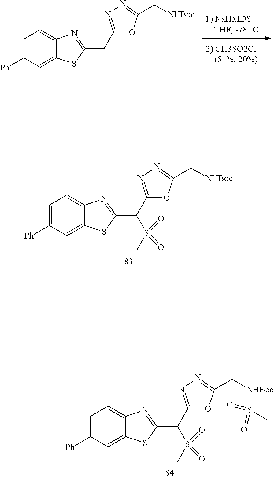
C1=C([Ph])C=C2C(=C1)N=C(CC1=NN=C(C[NHBoc])O1)S2.C1=C([Ph])C=C2C(=C1)N=C(C(C1=NN=C(C[NHBoc])O1)S(=O)(=O)C)S2.C1=C([Ph])C=C2C(=C1)N=C(C(C1=NN=C(C[NHBoc]S(=O)(=O)C)O1)S(=O)(=O)C)S2
